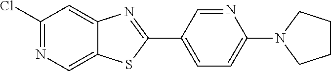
C1(Cl)=NC=C2C(=C1)N=C(C1=CC=C(N3CCCC3)N=C1)S2
